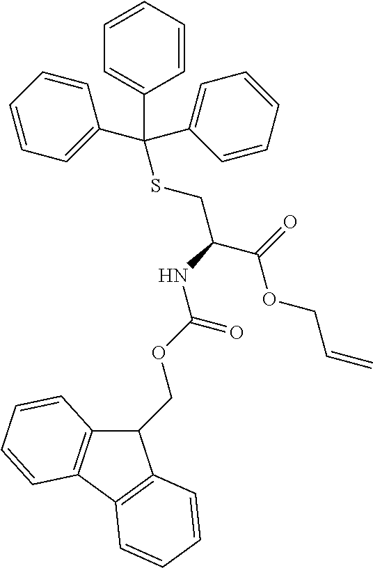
C1(COC(=O)NC(C(OCC=C)=O)CSC(C2=CC=CC=C2)(C2=CC=CC=C2)C2=CC=CC=C2)C2=C(C3=C1C=CC=C3)C=CC=C2
